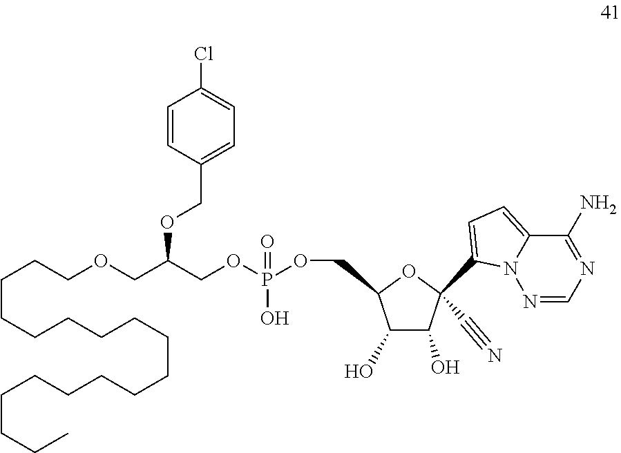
C(CCOCC(COP(OCC1C(O)C(O)C(C2=CC=C3N2N=CN=C3N)(C#N)O1)(=O)O)OCC1=CC=C(Cl)C=C1)CCCCCCCCCCCCCCC
